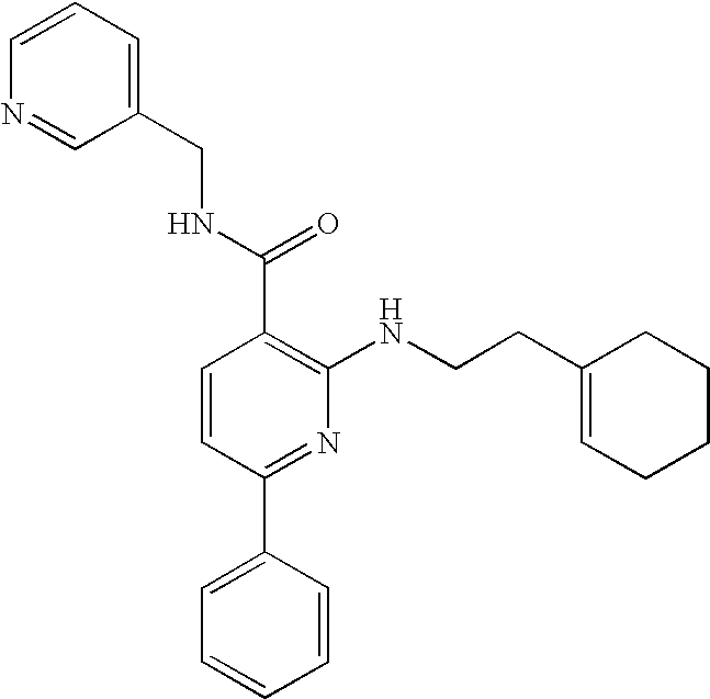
C1=C(CNC(C2=C(NCCC3=CCCCC3)N=C(C3=CC=CC=C3)C=C2)=O)C=NC=C1
